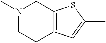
N1(C)CCC2=C(C1)SC(C)=C2
